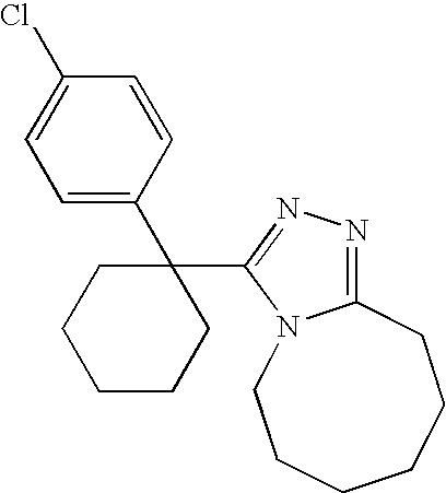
C1=C(C2(C3=NN=C4N3CCCCCC4)CCCCC2)C=CC(Cl)=C1
